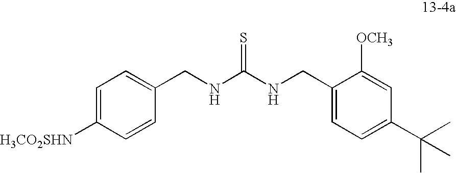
C1=C([H3CO2SHN])C=CC(CNC(NCC2=CC=C(C(C)(C)C)C=C2[OCH3])=S)=C1
